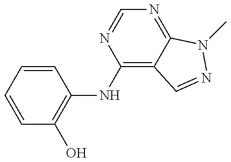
C1=CC=CC(NC2=C3C(=NC=N2)N(C)N=C3)=C1O
